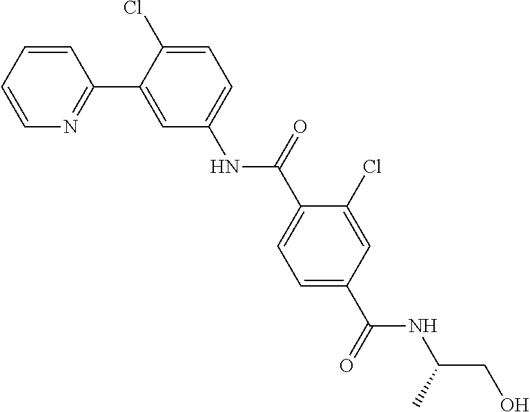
C1=CN=C(C2=CC(NC(C3=CC=C(C(NC(CO)C)=O)C=C3Cl)=O)=CC=C2Cl)C=C1
